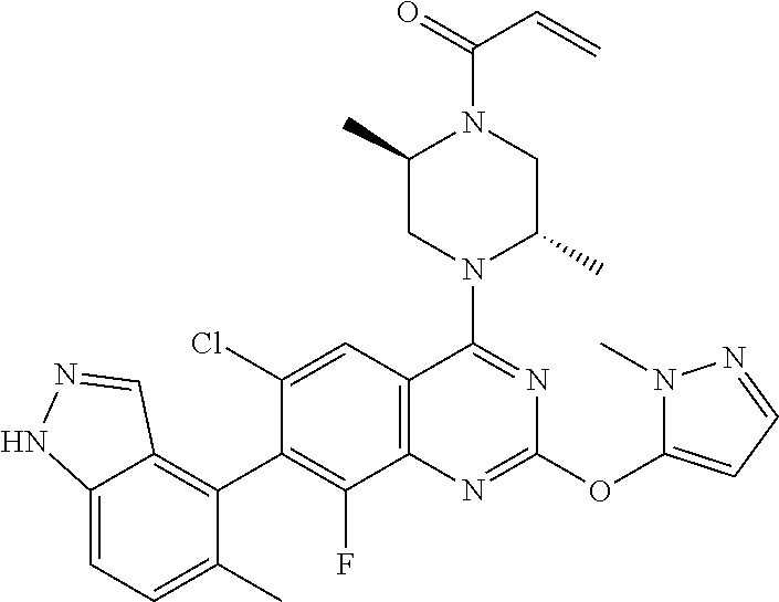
C12=CC=C(C)C(C3=C(F)C4=C(C=C3Cl)C(N3C(C)CN(C(=O)C=C)C(C)C3)=NC(OC3=CC=NN3C)=N4)=C1C=NN2
